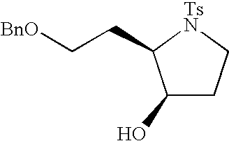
C1(O)CC[TsN]C1CC[BnO]
